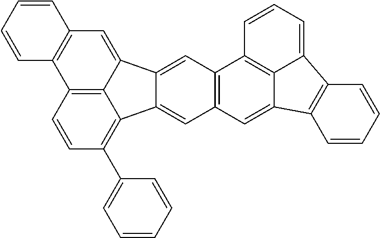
C12=C3C(=C(C4=CC=CC=C4)C=C1)C1=CC4=C(C=C1C3=CC1=C2C=CC=C1)C1=C2C(=C4)C3=C(C2=CC=C1)C=CC=C3
